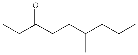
CCC(CCC(CCC)C)=O
